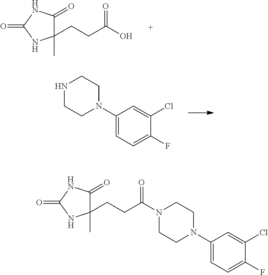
C1(CCC(O)=O)(C)C(=O)NC(=O)N1.C1(N2CCNCC2)=CC=C(F)C(Cl)=C1.C1(CCC(=O)N2CCN(C3=CC=C(F)C(Cl)=C3)CC2)(C)C(=O)NC(=O)N1
